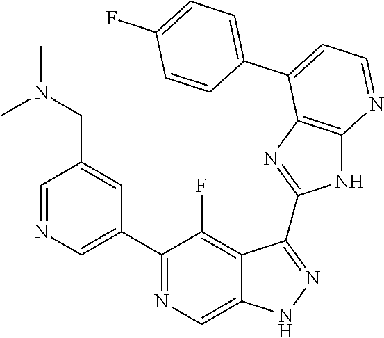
C1=NC=C(C2=NC=C3C(=C2F)C(C2=NC4=C(N2)N=CC=C4C2=CC=C(F)C=C2)=NN3)C=C1CN(C)C
